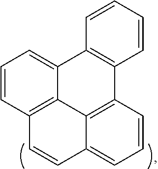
C1=CC2=C3C(=C1)C1=C(C4=C3C(=CC=C4)C=C2)C=CC=C1
